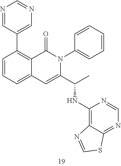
N1=CC(C2=C3C(=CC=C2)C=C(C(C)NC2=C4C(=NC=N2)SC=N4)N(C2=CC=CC=C2)C3=O)=CN=C1
